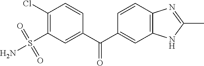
C1(Cl)=C(S(N)(=O)=O)C=C(C(C2=CC3=C(C=C2)N=C(C)N3)=O)C=C1
